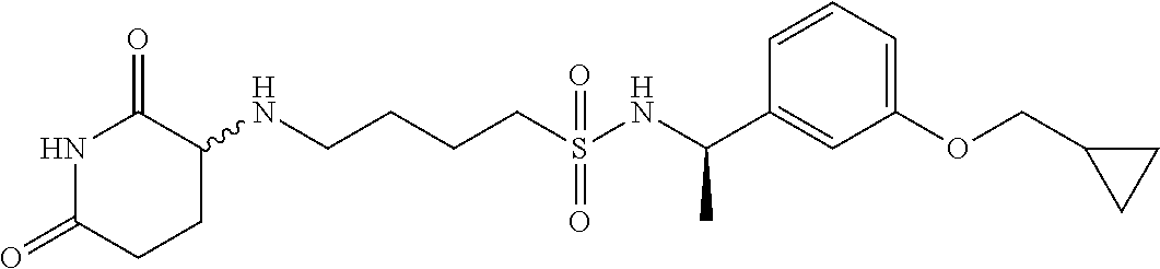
N1C(=O)CCC(NCCCCS(NC(C2=CC(OCC3CC3)=CC=C2)C)(=O)=O)C1=O
